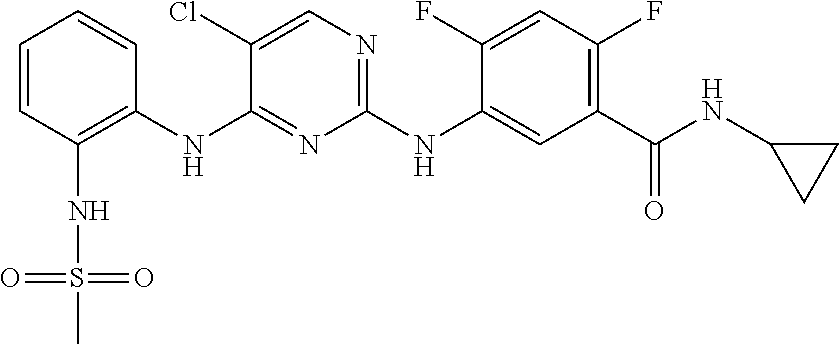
C1=CC(NS(=O)(=O)C)=C(NC2=NC(NC3=CC(C(NC4CC4)=O)=C(F)C=C3F)=NC=C2Cl)C=C1
